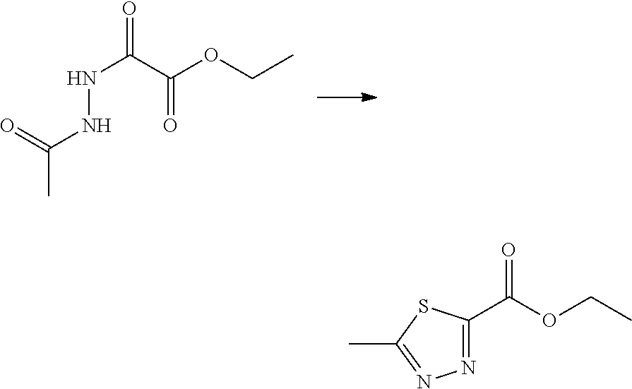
C(C)(=O)NNC(=O)C(OCC)=O.N1=C(C(OCC)=O)SC(C)=N1
